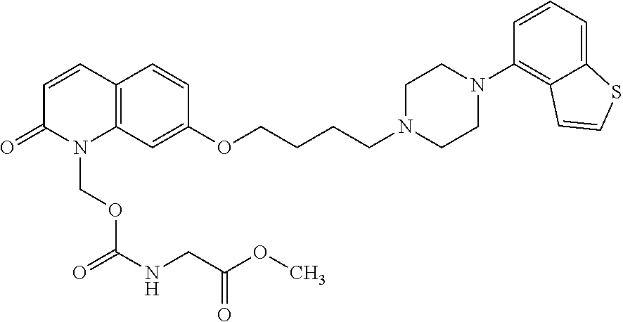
N1(CCCCOC2=CC3=C(C=C2)C=CC(=O)N3COC(NCC(=O)OC)=O)CCN(C2=C3C(=CC=C2)SC=C3)CC1
